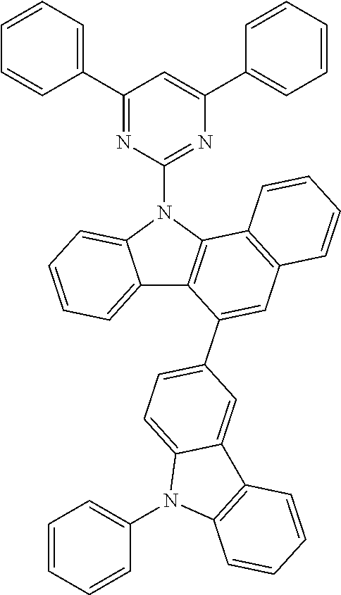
N1(C2=NC(C3=CC=CC=C3)=CC(C3=CC=CC=C3)=N2)C2=CC=CC=C2C2=C1C1=C(C=C2C2=CC=C3C(=C2)C2=C(N3C3=CC=CC=C3)C=CC=C2)C=CC=C1
